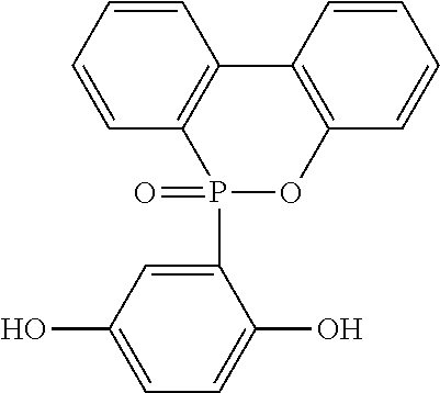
C1=CC=CC2=C1C1=C(OP2(=O)C2=CC(O)=CC=C2O)C=CC=C1
